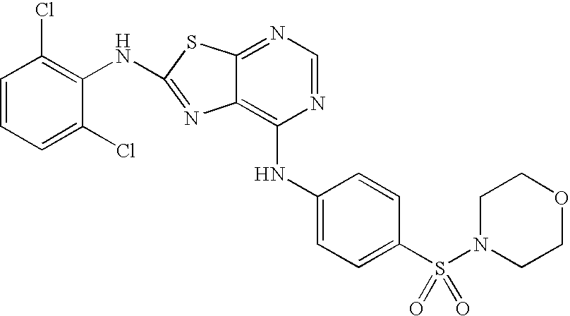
C1(NC2=C(Cl)C=CC=C2Cl)=NC2=C(NC3=CC=C(S(N4CCOCC4)(=O)=O)C=C3)N=CN=C2S1
